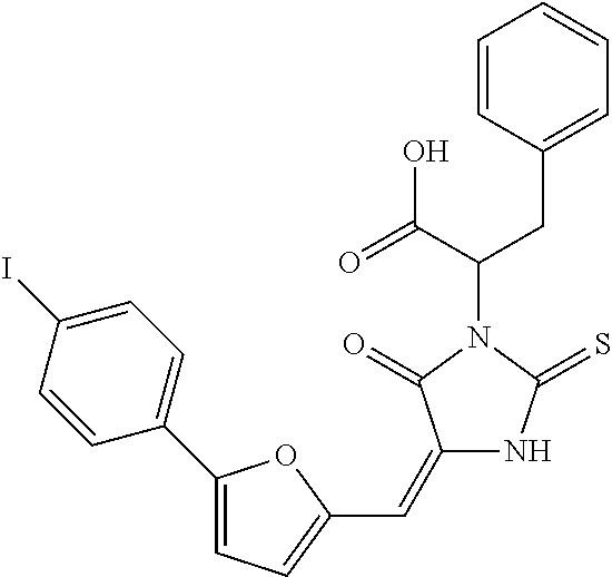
C1=CC(CC(C(=O)O)N2C(=O)C(=CC3=CC=C(C4=CC=C(I)C=C4)O3)NC2=S)=CC=C1
